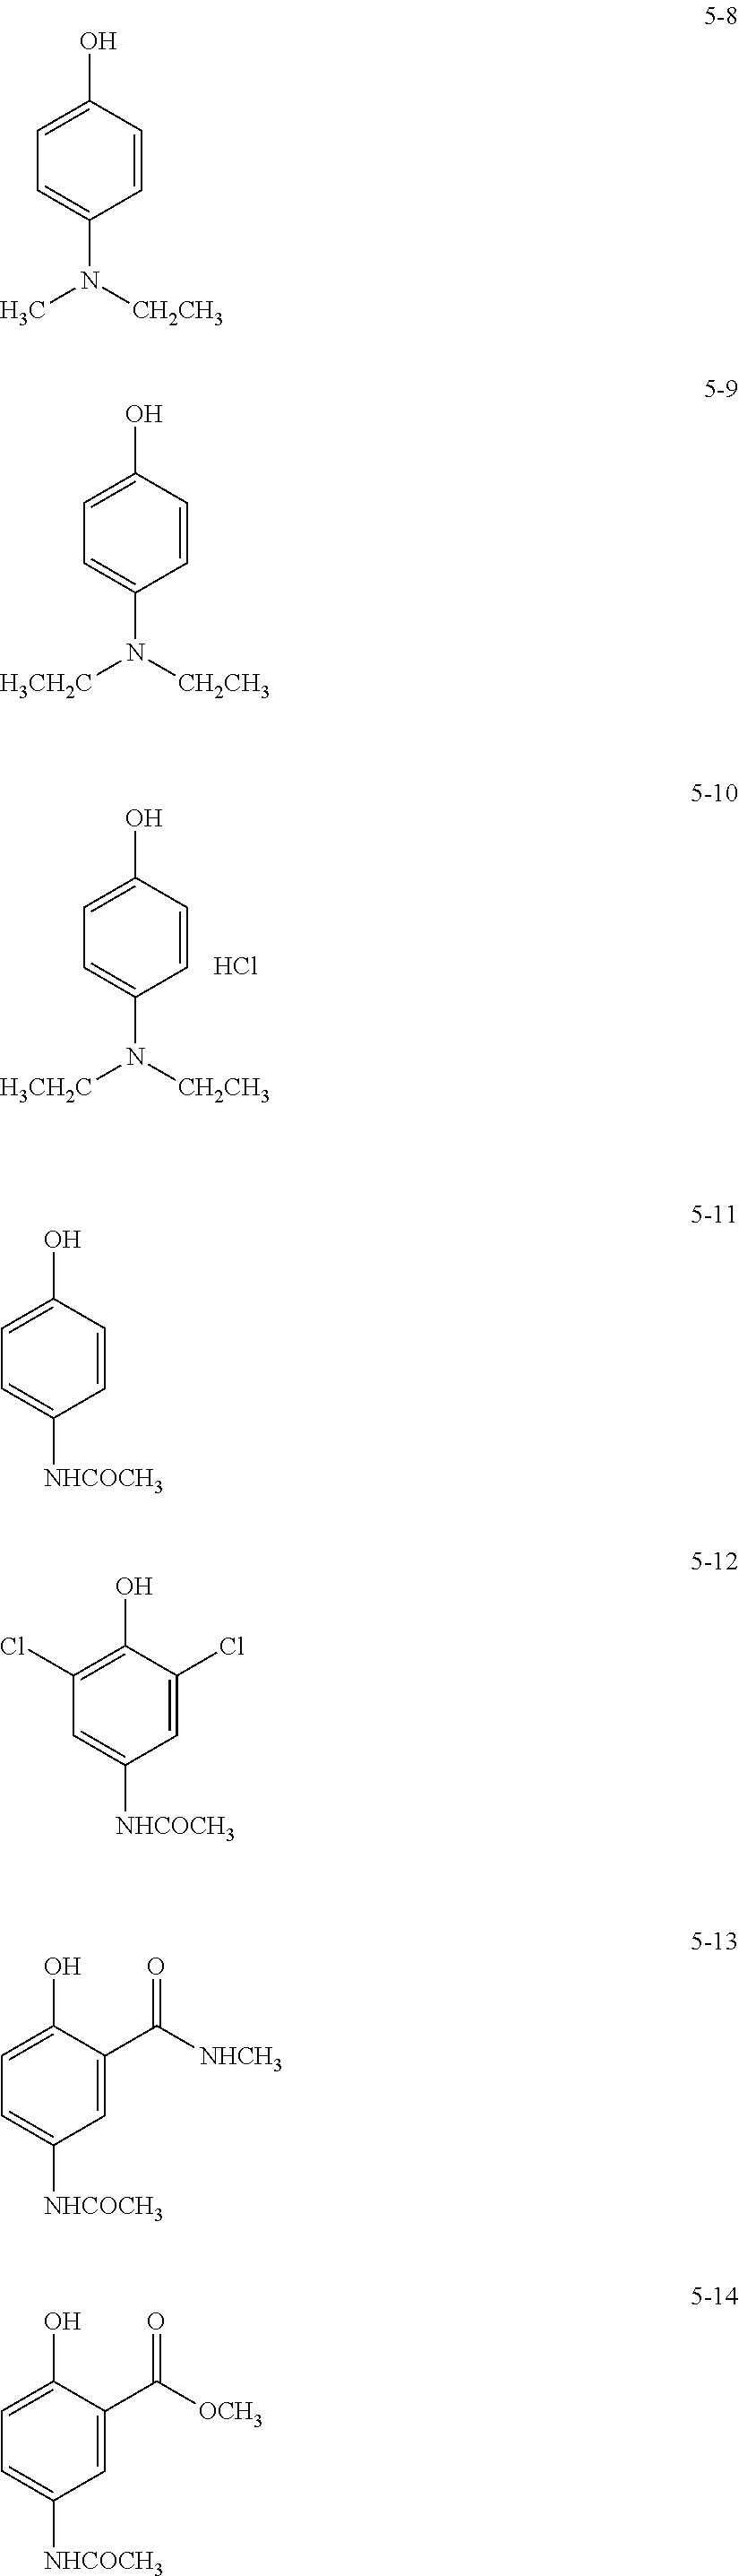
C1(O)=CC=C(N([CH2CH3])[H3CH2C])C=C1.Cl.C1(O)=CC=C(N([CH2CH3])C)C=C1.C1(O)=CC=C(N([CH2CH3])[H3CH2C])C=C1.C1(O)=CC=C([NHCOCH3])C=C1.C1(O)=C(Cl)C=C([NHCOCH3])C=C1Cl.C1(O)=CC=C([NHCOCH3])C=C1C([NHCH3])=O.C1(O)=CC=C([NHCOCH3])C=C1C([OCH3])=O
